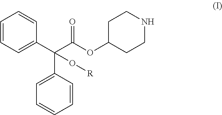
C1=CC=C(C(C(OC2CCNCC2)=O)(C2=CC=CC=C2)O[R])C=C1
